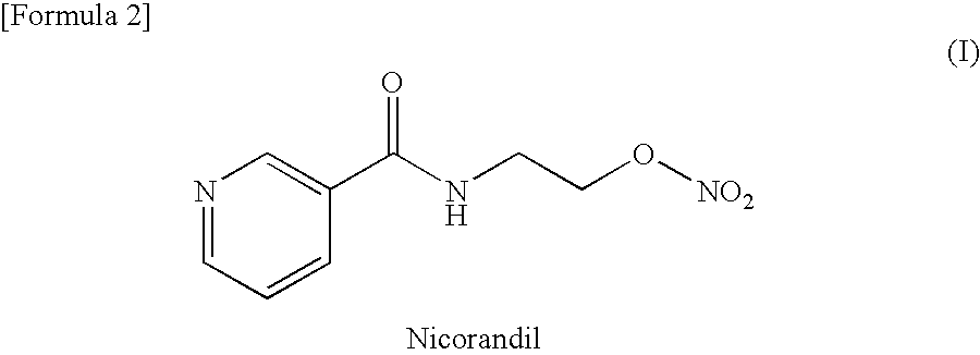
N1=CC=CC(C(NCCO[NO2])=O)=C1
